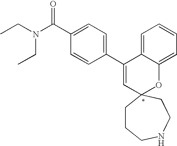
CCN(C(C1=CC=C(C2=CC3(OC4=CC=CC=C24)CCCNCC3)C=C1)=O)CC
